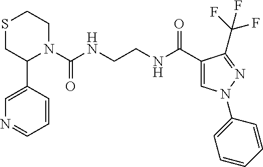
N1(C(NCCNC(C2=CN(C3=CC=CC=C3)N=C2C(F)(F)F)=O)=O)CCSCC1C1=CN=CC=C1
